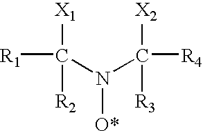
C(N(C([R4])([X2])[R3])[O*])([R1])([X1])[R2]
